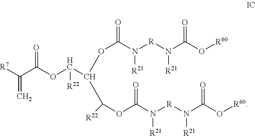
[R7]C(C(OC(C(OC(=O)N([R]N(C(O[R60])=O)[R21])[R21])C([R22])OC(N([R]N(C(O[R60])=O)[R21])[R21])=O)[R22])=O)=C
